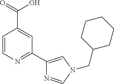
C1=CN=C(C2=CN(CC3CCCCC3)C=N2)C=C1C(O)=O
